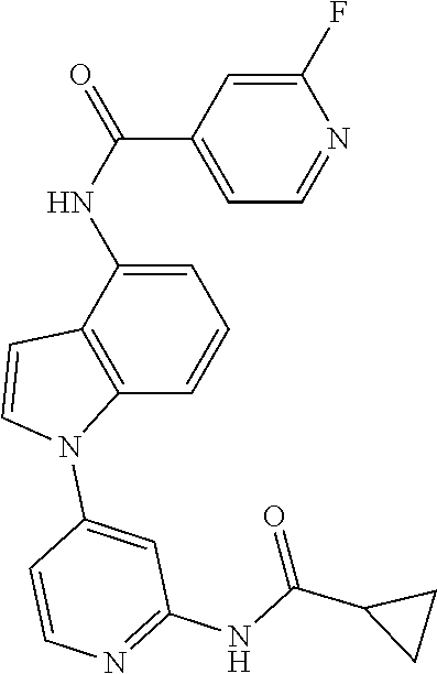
C1=C(NC(C2=CC=NC(F)=C2)=O)C2=C(C=C1)N(C1=CC(NC(=O)C3CC3)=NC=C1)C=C2
